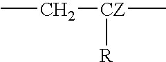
CC[CZ](C)[R]
